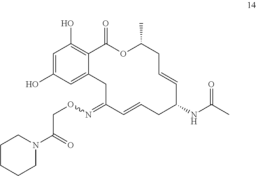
C1=C(O)C=C2C(=C1O)C(=O)OC(C)CC=CC(NC(C)=O)CC=CC(=NOCC(=O)N1CCCCC1)C2
